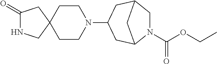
C1(=O)NCC2(C1)CCN(C1CC3N(C(=O)OCC)CC(C1)C3)CC2
